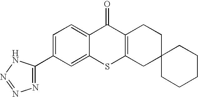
C1=C(C2=NN=NN2)C=C2C(=C1)C(=O)C1=C(S2)CC2(CC1)CCCCC2
